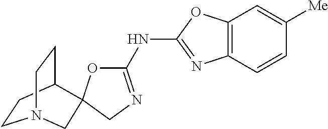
C1(NC2=NCC3(O2)C2CCN(CC2)C3)=NC2=C(O1)C=C([Me])C=C2
